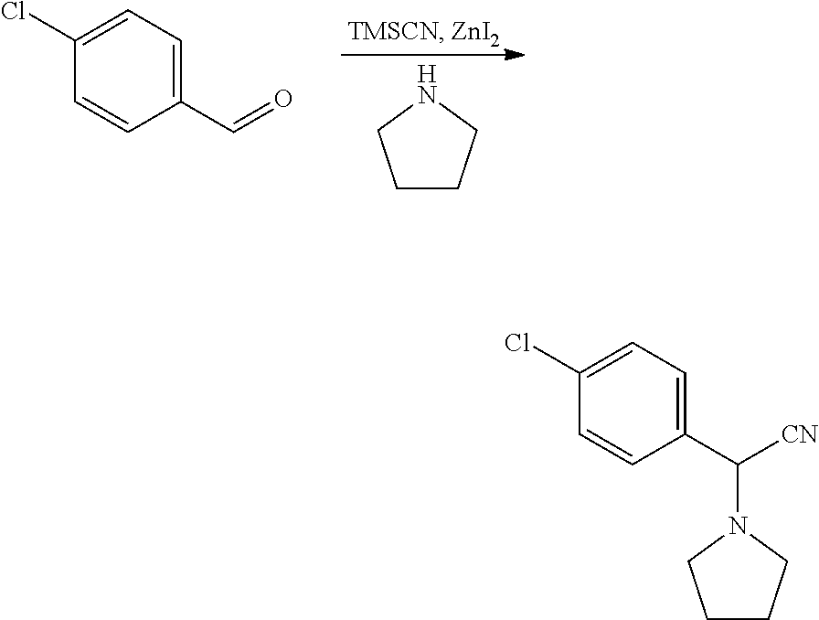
C1(C=O)=CC=C(Cl)C=C1.C1CCNC1.C1(C([CN])N2CCCC2)=CC=C(Cl)C=C1
